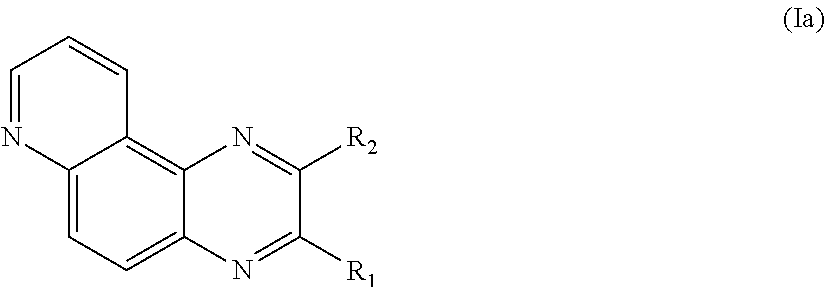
C1=NC2=CC=C3C(=C2C=C1)N=C([R2])C([R1])=N3
